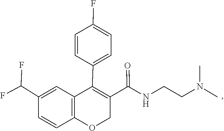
CN(CCNC(C1=C(C2=CC=C(F)C=C2)C2=C(OC1)C=CC(C(F)F)=C2)=O)C
